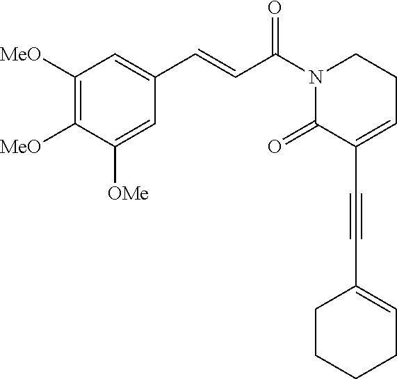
C1([MeO])=C([MeO])C([OMe])=CC(C=CC(N2C(=O)C(C#CC3=CCCCC3)=CCC2)=O)=C1
